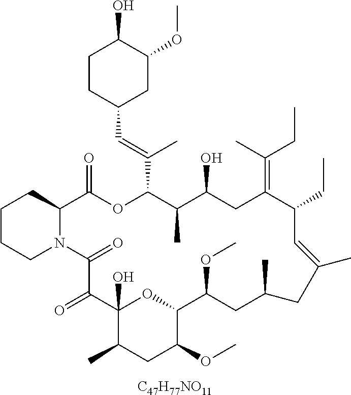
[C47H77NO11].C1CCN2C(C1)C(=O)OC(C(=CC1CC(OC)C(O)CC1)C)C(C)C(O)CC(=C(CC)C)C(CC)C=C(C)CC(C)CC(OC)C1OC(O)(C(=O)C2=O)C(C)CC1OC
